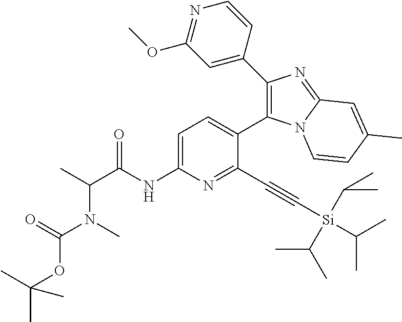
C1=C(NC(C(C)N(C)C(=O)OC(C)(C)C)=O)N=C(C#C[Si](C(C)C)(C(C)C)C(C)C)C(C2=C(C3=CC(OC)=NC=C3)N=C3N2C=CC(C)=C3)=C1
